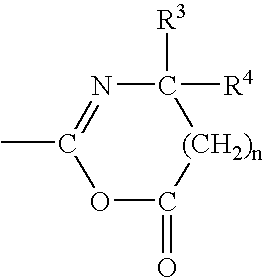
C1(=O)[(CH2)n]C([R3])([R4])N=C(C)O1
